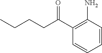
C1(C(CCCC)=O)=C(N)C=CC=C1
